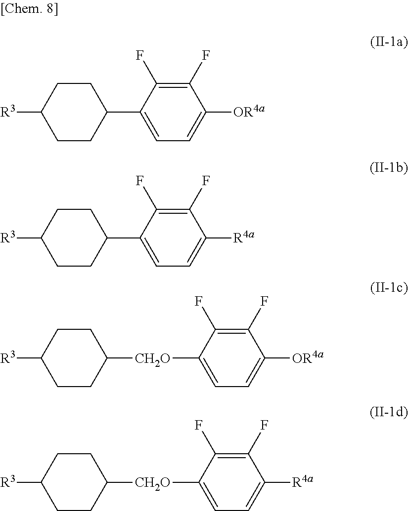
C1(F)=C(F)C(C2CCC([R3])CC2)=CC=C1[OR4a].C1(F)=C(F)C(C2CCC([R3])CC2)=CC=C1[R4a].C1(F)=C(F)C([CH2O]C2CCC([R3])CC2)=CC=C1[OR4a].C1(F)=C(F)C([CH2O]C2CCC([R3])CC2)=CC=C1[R4a]
